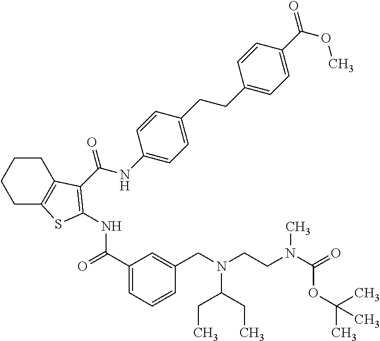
C(NC1=CC=C(CCC2=CC=C(C(=O)OC)C=C2)C=C1)(=O)C1=C(NC(=O)C2=CC=CC(CN(CCN(C(=O)OC(C)(C)C)C)C(CC)CC)=C2)SC2=C1CCCC2
